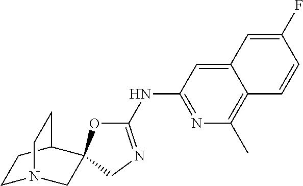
C1(NC2=NC(C)=C3C(=C2)C=C(F)C=C3)=NCC2(O1)CN1CCC2CC1
